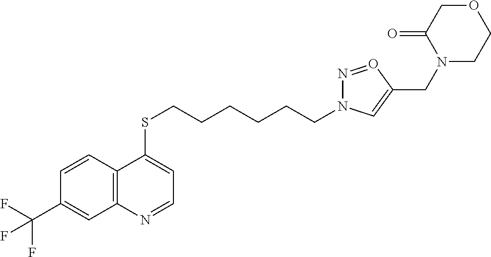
C12=C(C=CC(C(F)(F)F)=C1)C(SCCCCCCN1N=OC(CN3CCOCC3=O)=C1)=CC=N2
